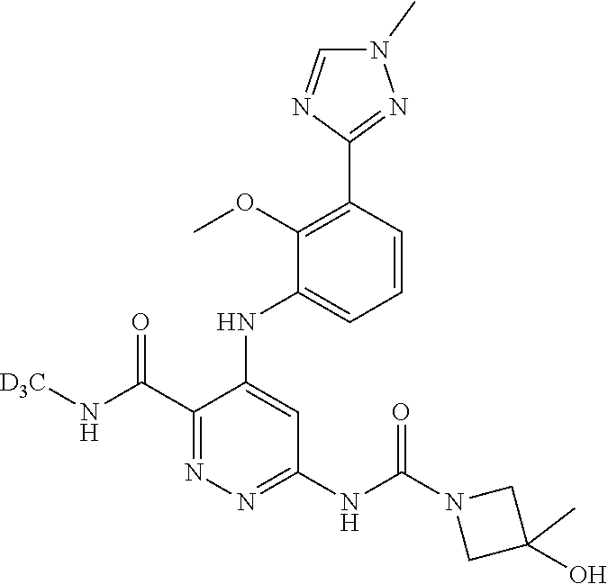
C1(C(N[D3C])=O)=NN=C(NC(N2CC(O)(C)C2)=O)C=C1NC1=CC=CC(C2=NN(C)C=N2)=C1OC
